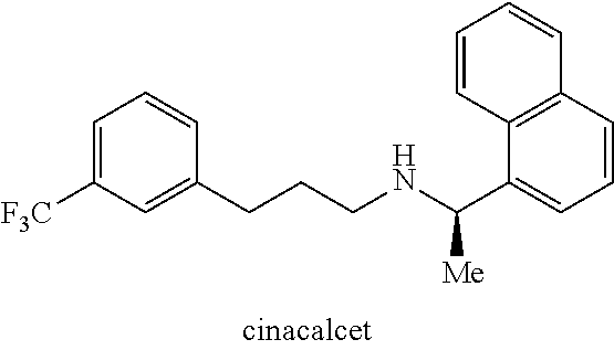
C1=CC2=C(C(C(NCCCC3=CC([F3C])=CC=C3)[Me])=C1)C=CC=C2
